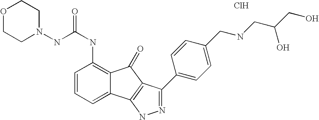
C(NC1=C2C(=CC=C1)C1=C(C2=O)C(C2=CC=C(CNCC(CO)O)C=C2)=NN1)(=O)NN1CCOCC1.Cl
